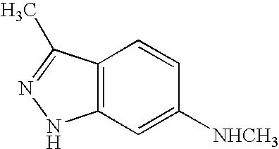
C12=C(C=C([NHCH3])C=C1)NN=C2C
